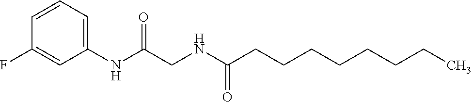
C1(NC(CNC(CCCCCCCC)=O)=O)=CC=CC(F)=C1
